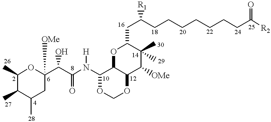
C1(C)C(C)C(C)CC(C(C(N(C2OCOC3C2OC(CC(CCCCCCCC([R2])=O)[R1])C(C)(C)C3[OMe])[H])=O)O)([OMe])O1
